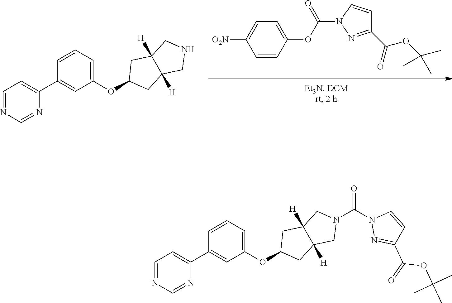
C1=CC(OC(N2N=C(C(OC(C)(C)C)=O)C=C2)=O)=CC=C1[O2N].N1CC2([H])C([H])(C1)CC(OC1=CC=CC(C3=CC=NC=N3)=C1)C2.N1(C(=O)N2N=C(C(OC(C)(C)C)=O)C=C2)CC2([H])C([H])(C1)CC(OC1=CC=CC(C3=CC=NC=N3)=C1)C2
